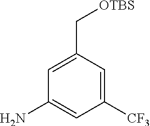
C1=C(C[OTBS])C=C([CF3])C=C1N
